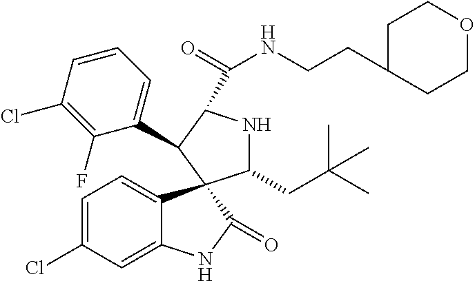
C1=C(Cl)C=C2C(=C1)C1(C(=O)N2)C(CC(C)(C)C)NC(C(=O)NCCC2CCOCC2)C1C1=CC=CC(Cl)=C1F
